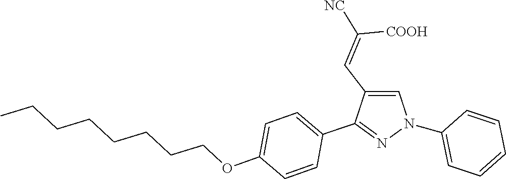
C1(N2C=C(C=C([NC])[COOH])C(C3=CC=C(OCCCCCCCC)C=C3)=N2)=CC=CC=C1
